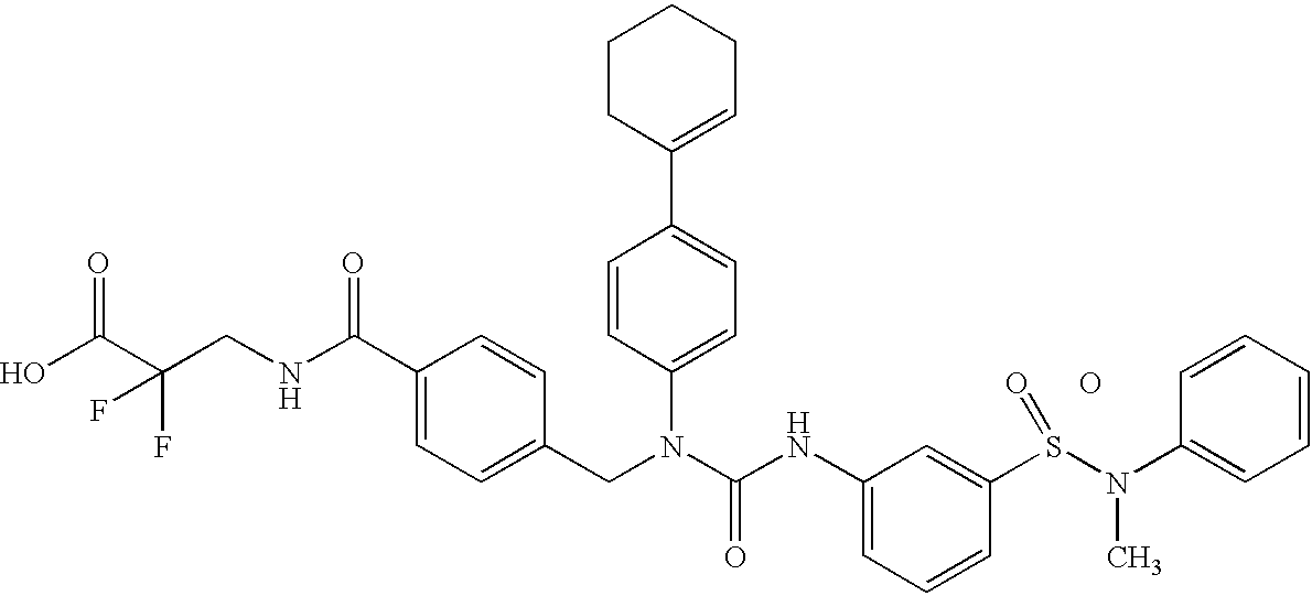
OC(C(CNC(C1=CC=C(CN(C(NC2=CC=CC(S(N(C3=CC=CC=C3)C)=O)=C2)=O)C2=CC=C(C3=CCCCC3)C=C2)C=C1)=O)(F)F)=O.O
